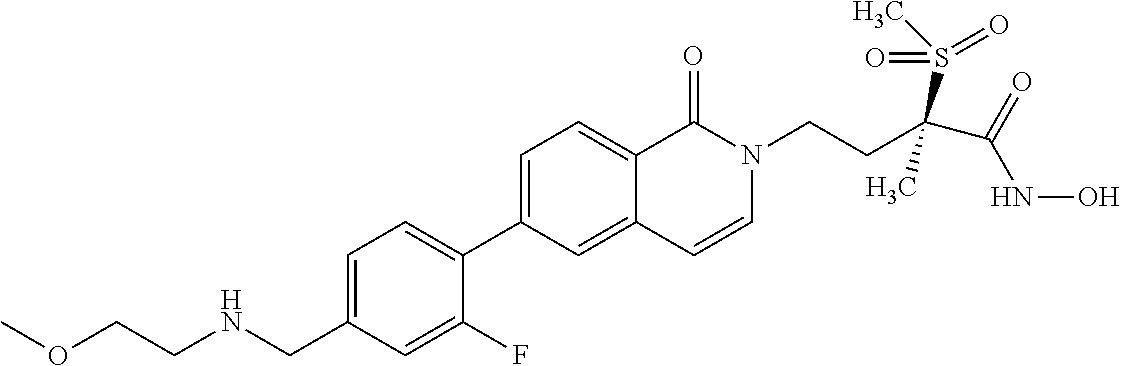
C1=C(CNCCOC)C=C(F)C(C2=CC=C3C(=C2)C=CN(CCC(C(=O)NO)(S(C)(=O)=O)C)C3=O)=C1
